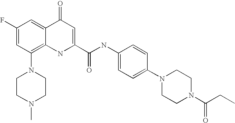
C1(F)=CC(N2CCN(C)CC2)=C2C(=C1)C(=O)C=C(C(=O)NC1=CC=C(N3CCN(C(CC)=O)CC3)C=C1)N2
